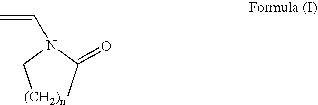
[(CH2)n]1CC(=O)N(C=C)C1
